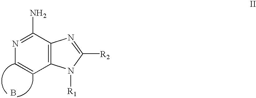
C1=CN=C(N)C2=C1N([R1])C([R2])=N2.B
